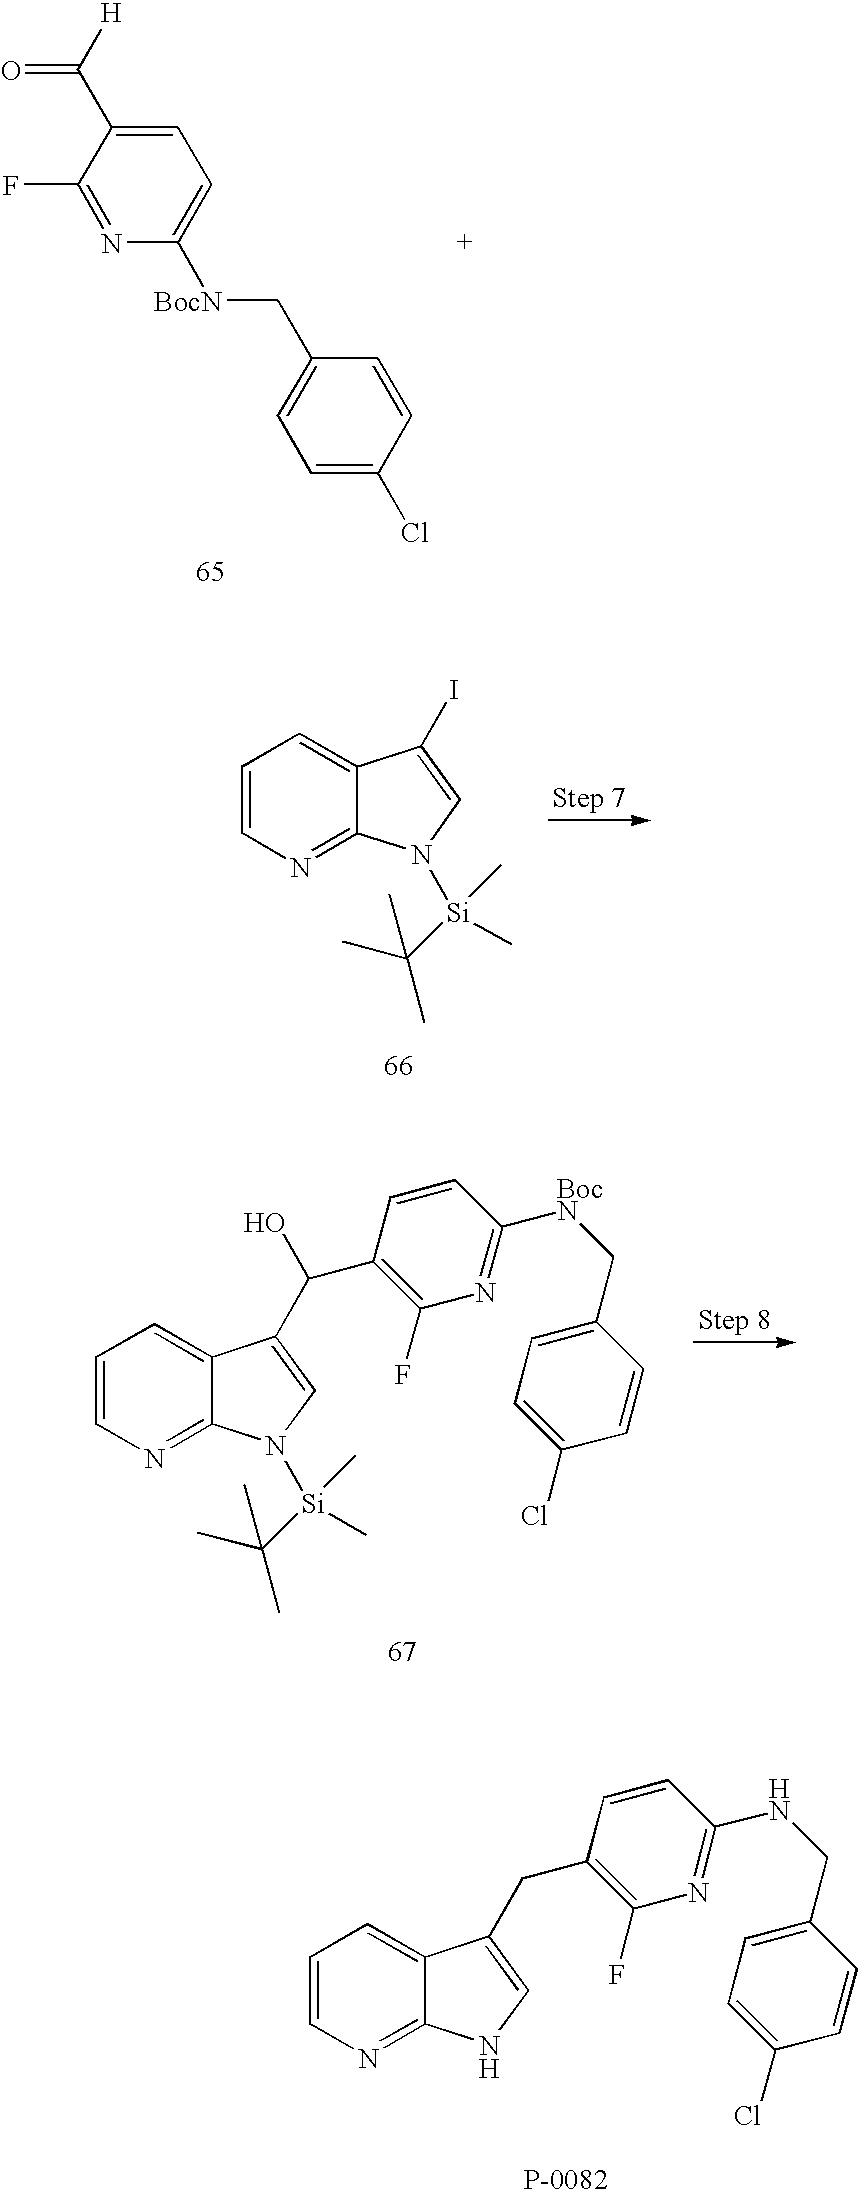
C1=C(C(=O)[H])C(F)=NC([BocN]CC2=CC=C(Cl)C=C2)=C1.C1=CN=C2C(=C1)C(I)=CN2[Si](C)(C)C(C)(C)C.C1=CN=C2C(=C1)C(C(O)C1=C(F)N=C([BocN]CC3=CC=C(Cl)C=C3)C=C1)=CN2[Si](C)(C)C(C)(C)C.C1=CN=C2C(=C1)C(CC1=C(F)N=C(NCC3=CC=C(Cl)C=C3)C=C1)=CN2
